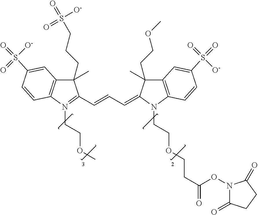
C1(CCCS(=O)([O-])=O)(C)C2=C(N(CCOC)=C1C=CC=C1N(CCOCCC(ON3C(=O)CCC3=O)=O)C3=C(C=C(S([O-])(=O)=O)C=C3)C1(C)CCOC)C=CC(S(=O)([O-])=O)=C2
